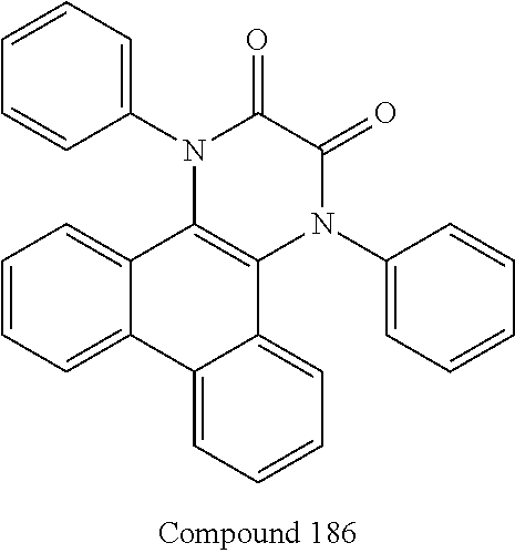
C1=CC=C2C(=C1)C1=C(C3=CC=CC=C23)N(C2=CC=CC=C2)C(=O)C(=O)N1C1=CC=CC=C1
